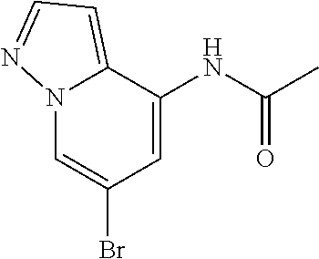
C1=C(NC(C)=O)C2=CC=NN2C=C1Br
